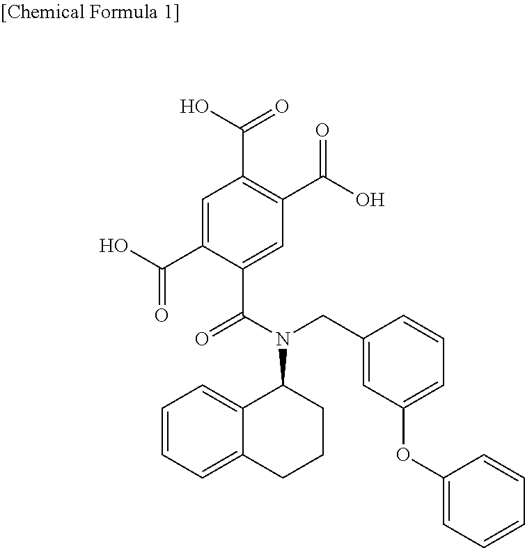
C1=C(C(O)=O)C(C(=O)N(CC2=CC(OC3=CC=CC=C3)=CC=C2)C2C3=CC=CC=C3CCC2)=CC(C(O)=O)=C1C(O)=O
